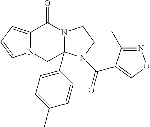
C12=CC=CN1CC1(C3=CC=C(C)C=C3)N(C2=O)CCN1C(=O)C1=CON=C1C
